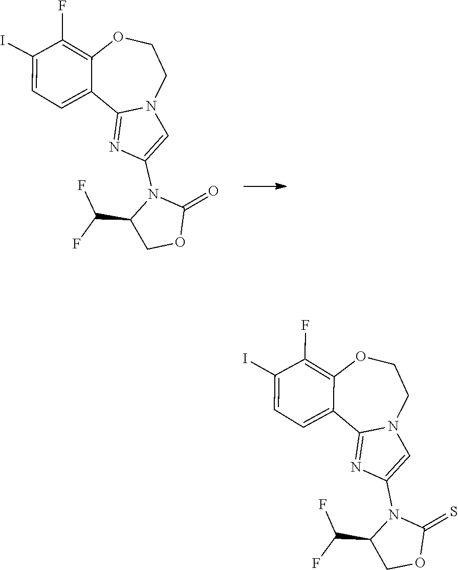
C1(=O)OCC(C(F)F)N1C1=CN2C(=N1)C1=CC=C(I)C(F)=C1OCC2.C(C1COC(=S)N1C1=CN2C(=N1)C1=CC=C(I)C(F)=C1OCC2)(F)F
